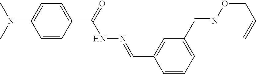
C1=C(C(=O)NN=CC2=CC(C=NOCC=C)=CC=C2)C=CC(N(C)C)=C1
